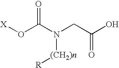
[X]OC(N(CC(O)=O)[(CH2)n][R])=O
